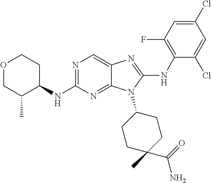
N1=C(NC2CCOCC2C)N=C2C(=C1)N=C(NC1=C(F)C=C(Cl)C=C1Cl)N2C1CCC(C)(C(=O)N)CC1
